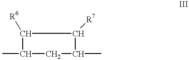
C1([R6])C([R7])C(C)CC1C
